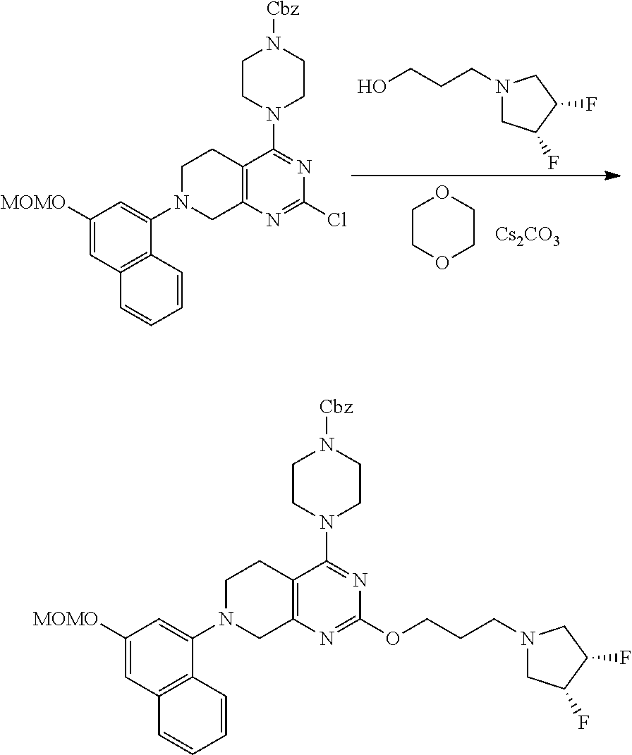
C1([MOMO])=CC2=C(C(N3CCC4=C(C3)N=C(Cl)N=C4N3CCN([Cbz])CC3)=C1)C=CC=C2.C1C(F)C(F)CN1CCCO.C1COCCO1.[Cs2CO3].C1([MOMO])=CC2=C(C(N3CCC4=C(C3)N=C(OCCCN3CC(F)C(F)C3)N=C4N3CCN([Cbz])CC3)=C1)C=CC=C2
